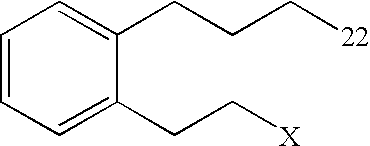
C1=CC=C(CC[X])C(CCC[22])=C1
